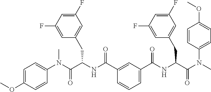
C1(N(C(C(NC(=O)C2=CC(C(NC(C(N(C)C3=CC=C(OC)C=C3)=O)CC3=CC(F)=CC(F)=C3)=O)=CC=C2)CC2=CC(F)=CC(F)=C2)=O)C)=CC=C(OC)C=C1
